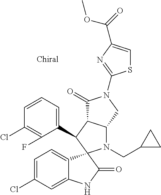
C1(C2C3C(N(CC4CC4)C24C2=CC=C(Cl)C=C2NC4=O)CN(C2=NC(C(OC)=O)=CS2)C3=O)=CC=CC(Cl)=C1F
